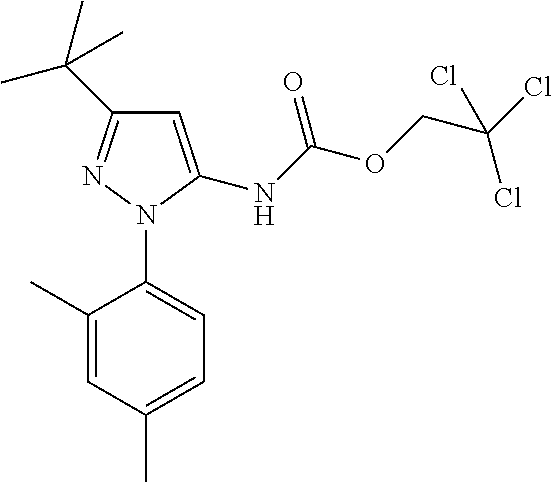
C1(C)=CC(C)=CC=C1N1C(NC(OCC(Cl)(Cl)Cl)=O)=CC(C(C)(C)C)=N1
